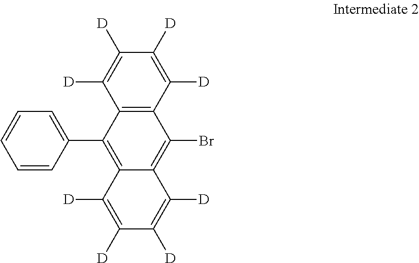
C1=CC=CC(C2=C3C(=C(Br)C4=C2C([D])=C([D])C([D])=C4[D])C([D])=C([D])C([D])=C3[D])=C1
